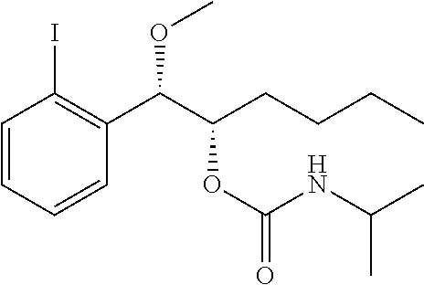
C1=CC=CC(C(C(CCCC)OC(=O)NC(C)C)OC)=C1I
